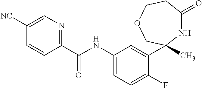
C1(NC(C2=NC=C([NC])C=C2)=O)=CC=C(F)C(C2(C)NC(=O)CCOC2)=C1
